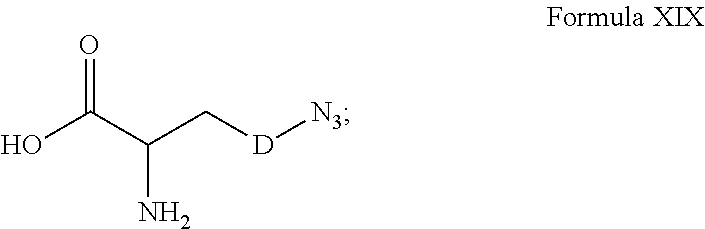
OC(C(C[D][N3])N)=O
